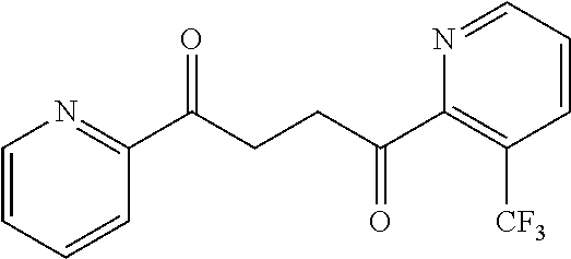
C1(C(CCC(C2=C([CF3])C=CC=N2)=O)=O)=NC=CC=C1
